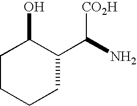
C1CCCC(C(N)[CO2H])C1O
